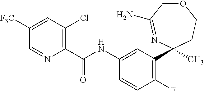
C1(C(NC2=CC(C3(C)CCOCC(N)=N3)=C(F)C=C2)=O)=C(Cl)C=C([F3C])C=N1
